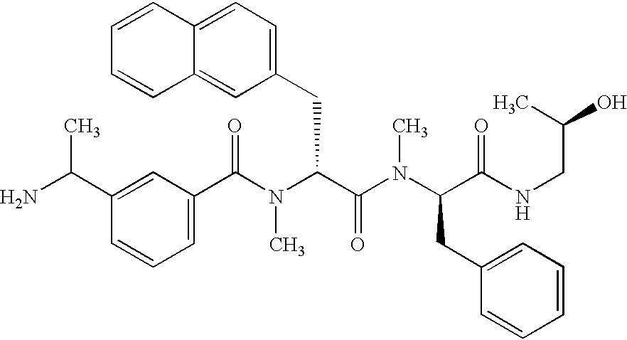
C1(C(N(C(C(=O)N(C)C(CC2=CC=CC=C2)C(=O)NCC(C)O)CC2=CC=C3C(=C2)C=CC=C3)C)=O)=CC=CC(C(C)N)=C1
